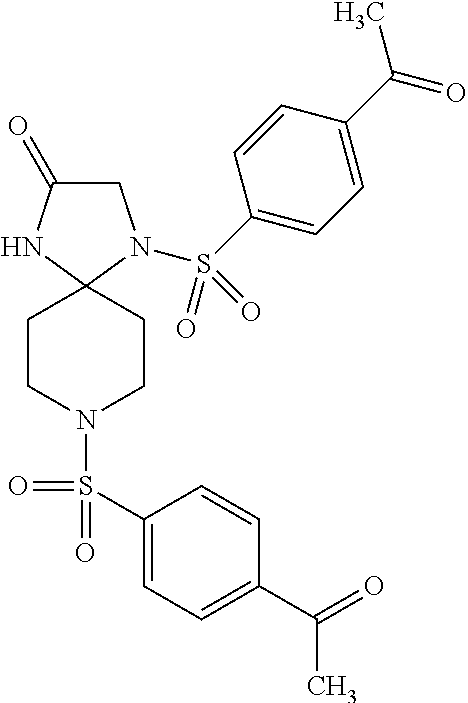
C1(=O)CN(S(C2=CC=C(C(C)=O)C=C2)(=O)=O)C2(N1)CCN(S(C1=CC=C(C(=O)C)C=C1)(=O)=O)CC2
